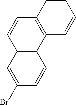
C12=C(C=C(Br)C=C1)C=CC1=C2C=CC=C1
